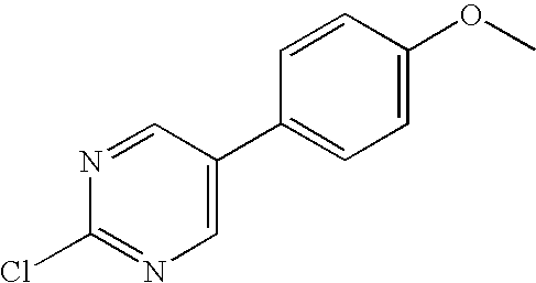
N1=CC(C2=CC=C(OC)C=C2)=CN=C1Cl
